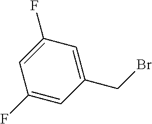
C1(F)=CC(CBr)=CC(F)=C1
